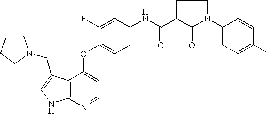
N(C(=O)C1C(=O)N(C2=CC=C(F)C=C2)CC1)C1=CC=C(OC2=CC=NC3=C2C(CN2CCCC2)=CN3)C(F)=C1
